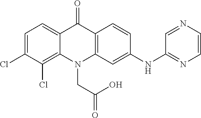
C12=CC=C(Cl)C(Cl)=C1N(CC(O)=O)C1=C(C2=O)C=CC(NC2=NC=CN=C2)=C1
